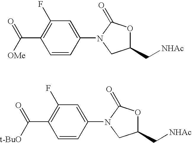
C(C1=C(F)C=C(N2CC(C[NHAc])OC2=O)C=C1)(=O)[OMe].C(C1=C(F)C=C(N2CC(C[NHAc])OC2=O)C=C1)(=O)[t-BuO]
